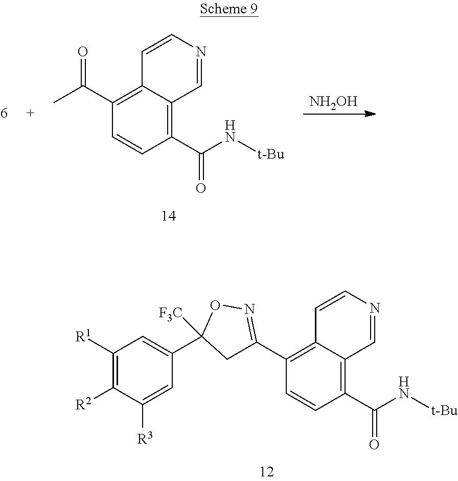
C1([R1])=C([R2])C([R3])=CC(C2([F3C])CC(C3=C4C(=C(C(N[t-Bu])=O)C=C3)C=NC=C4)=NO2)=C1.C1(C(N[t-Bu])=O)=C2C(=C(C(C)=O)C=C1)C=CN=C2.[NH2OH]
